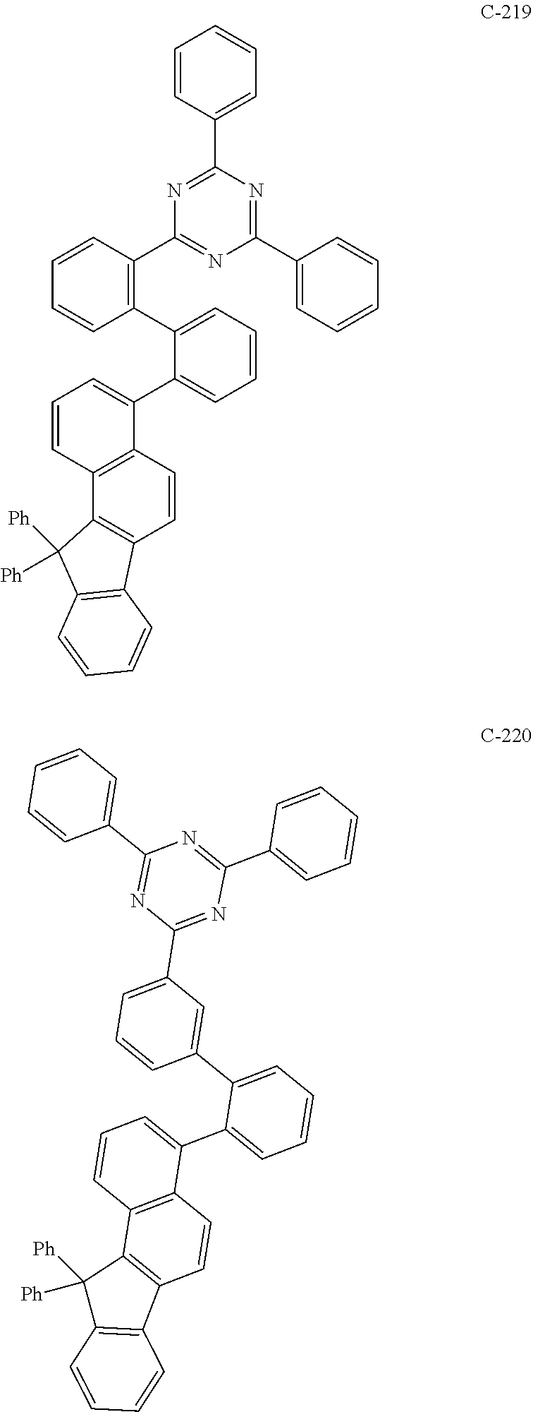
C1=CC2=C(C(C3=CC=CC=C3C3=C(C4=NC(C5=CC=CC=C5)=NC(C5=CC=CC=C5)=N4)C=CC=C3)=C1)C=CC1=C2C([Ph])([Ph])C2=C1C=CC=C2.C1([Ph])([Ph])C2=C(C3=C1C1=C(C=C3)C(C3=CC=CC=C3C3=CC(C4=NC(C5=CC=CC=C5)=NC(C5=CC=CC=C5)=N4)=CC=C3)=CC=C1)C=CC=C2
